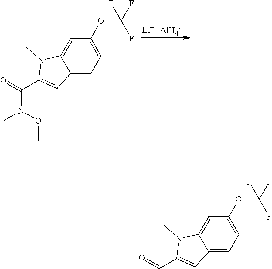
[Li].[Al].C1(OC(F)(F)F)=CC=C2C(=C1)N(C)C(C(=O)N(OC)C)=C2.C1(OC(F)(F)F)=CC=C2C(=C1)N(C)C(C=O)=C2
